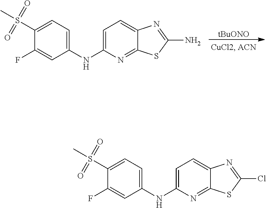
C1(NC2=CC=C3C(=N2)SC(N)=N3)=CC=C(S(=O)(=O)C)C(F)=C1.[tBuONO].C1(NC2=CC=C3C(=N2)SC(Cl)=N3)=CC=C(S(=O)(=O)C)C(F)=C1
